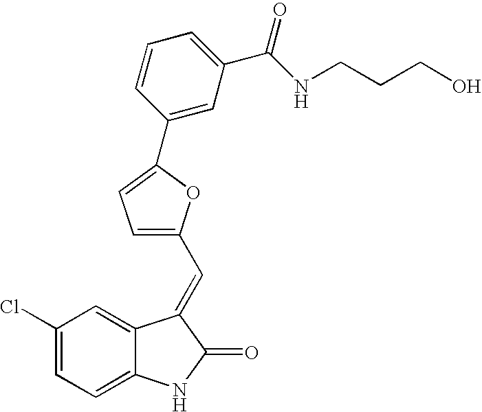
C12=CC=C(Cl)C=C1C(=CC1=CC=C(C3=CC(C(NCCCO)=O)=CC=C3)O1)C(=O)N2
